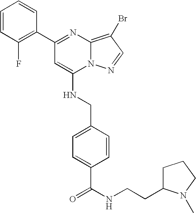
C1(C2=NC3=C(Br)C=NN3C(NCC3=CC=C(C(NCCC4CCCN4C)=O)C=C3)=C2)=C(F)C=CC=C1
